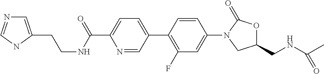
O=C(C1=CC=C(C2=C(F)C=C(N3CC(CNC(C)=O)OC3=O)C=C2)C=N1)NCCC1=CN=CN1
